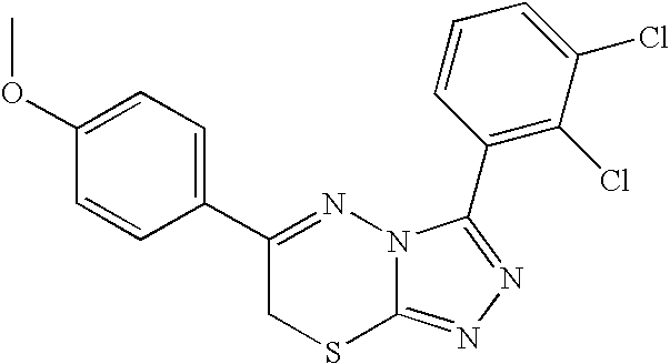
C1=CC(C2=NN3C(=NN=C3C3=C(Cl)C(Cl)=CC=C3)SC2)=CC=C1OC
